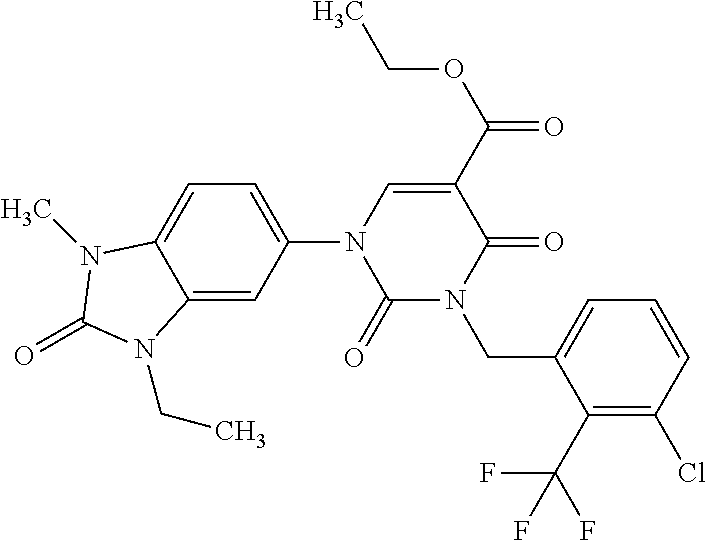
C1(=O)N(CC2=CC=CC(Cl)=C2C(F)(F)F)C(=O)C(C(OCC)=O)=CN1C1=CC=C2C(=C1)N(CC)C(=O)N2C
